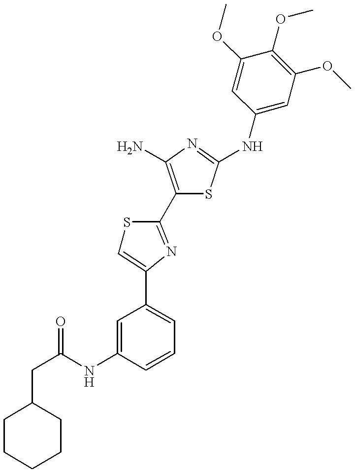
C1(CC(NC2=CC(C3=CSC(C4=C(N)N=C(NC5=CC(OC)=C(OC)C(OC)=C5)S4)=N3)=CC=C2)=O)CCCCC1
